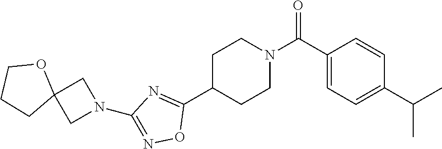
C1C(C2=NC(N3CC4(C3)OCCC4)=NO2)CCN(C(=O)C2=CC=C(C(C)C)C=C2)C1
